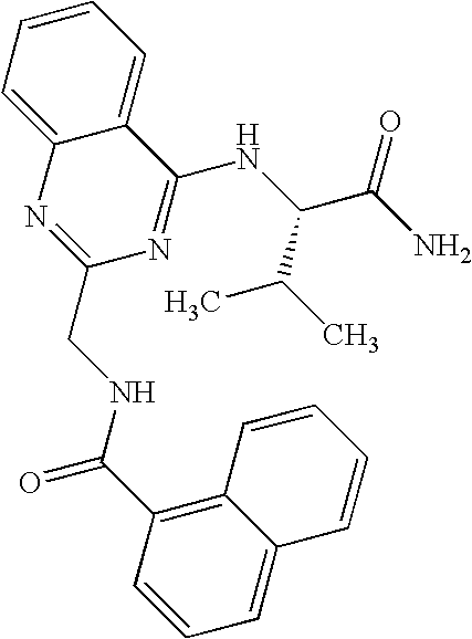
C1=C2C(=C(C(NCC3=NC4=CC=CC=C4C(NC(C(N)=O)C(C)C)=N3)=O)C=C1)C=CC=C2
